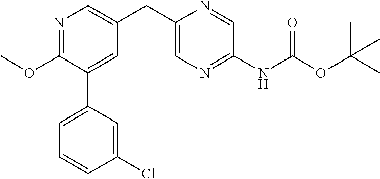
O(C1=NC=C(CC2=CN=C(NC(OC(C)(C)C)=O)C=N2)C=C1C1=CC=CC(Cl)=C1)C
